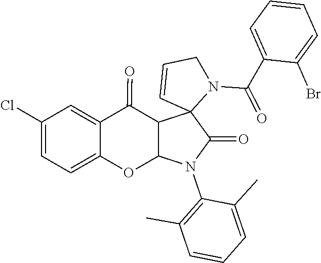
C1=CC=C(Br)C(C(N2C3(C=CC2)C(=O)N(C2=C(C)C=CC=C2C)C2C3C(=O)C3=CC(Cl)=CC=C3O2)=O)=C1
